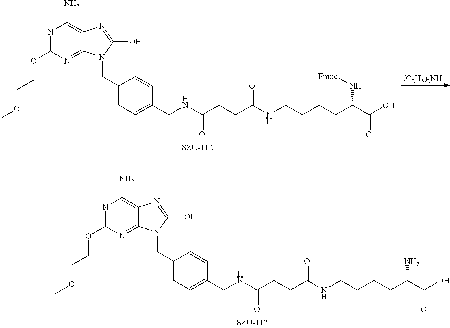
N1=C(OCCOC)N=C2C(=C1N)N=C(O)N2CC1=CC=C(CNC(CCC(NCCCCC(C(O)=O)N[Fmoc])=O)=O)C=C1.[(C2H5)2NH].N1=C(OCCOC)N=C2C(=C1N)N=C(O)N2CC1=CC=C(CNC(CCC(NCCCCC(C(O)=O)N)=O)=O)C=C1
